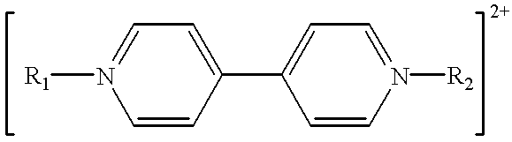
N1([R1])=CC=C(C2=CC=N([R2])C=C2)C=C1
